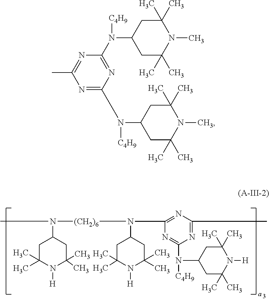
C1C(C)(C)N([H])C(C)(C)CC1N(C)[(CH2)6]N(C1CC(C)(C)N([H])C(C)(C)C1)C1=NC(C)=NC(N(C2CC(C)(C)N([H])C(C)(C)C2)[C4H9])=N1.C1(C)(C)CC(N([C4H9])C2=NC(N(C3CC(C)(C)N(C)C(C)(C)C3)[C4H9])=NC(C)=N2)CC(C)(C)N1C
